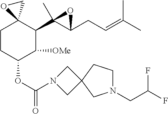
C1CC(OC(=O)N2CC3(C2)CN(CC(F)F)CC3)C([OMe])C(C2(C)C(CC=C(C)C)O2)C12CO2
